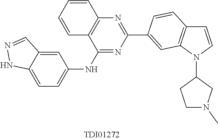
C1=CN(C2CCN(C)C2)C2=C1C=CC(C1=NC3=C(C(NC4=CC=C5C(=C4)C=NN5)=N1)C=CC=C3)=C2
